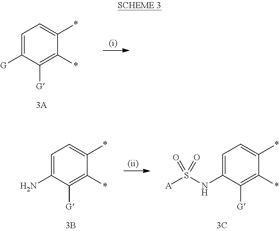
C1=C([G])C([G])=C(*)C(*)=C1.C1=C(NS([A])(=O)=O)C([G])=C(*)C(*)=C1.C1=C(N)C([G])=C(*)C(*)=C1
